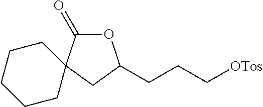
O1C(=O)C2(CC1CCC[OTos])CCCCC2
